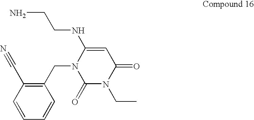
NCCNC1=CC(=O)N(CC)C(=O)N1CC1=C(C#N)C=CC=C1
